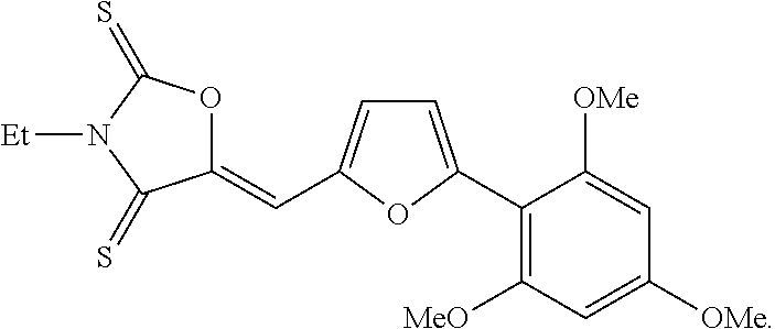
C1(C2=CC=C(C=C3OC(=S)N([Et])C3=S)O2)=C([MeO])C=C([OMe])C=C1[OMe]
